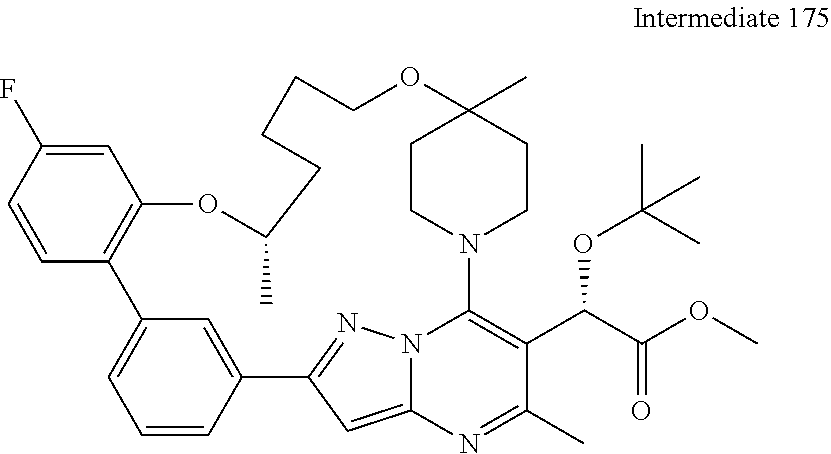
C1=C(F)C=CC2=C1OC(C)CCCCOC1(C)CCN(C3=C(C(C(OC)=O)OC(C)(C)C)C(C)=NC4=CC(=NN43)C3=CC2=CC=C3)CC1
